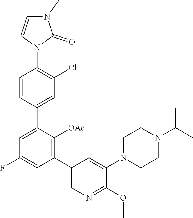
C1=CC(N2C(=O)N(C)C=C2)=C(Cl)C=C1C1=CC(F)=CC(C2=CN=C(OC)C(N3CCN(C(C)C)CC3)=C2)=C1[OAc]
